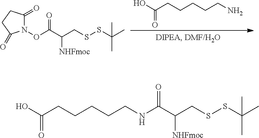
OC(CCCCCN)=O.N1(OC(C(CSSC(C)(C)C)[NHFmoc])=O)C(=O)CCC1=O.OC(CCCCCNC(C(CSSC(C)(C)C)[NHFmoc])=O)=O
